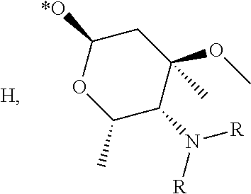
C1(C)C(N([R])[R])C(OC)(C)CC([*O])O1
